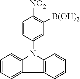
C12=C(N(C3=CC([B(OH)2])=C([NO2])C=C3)C3=CC=CC=C13)C=CC=C2
